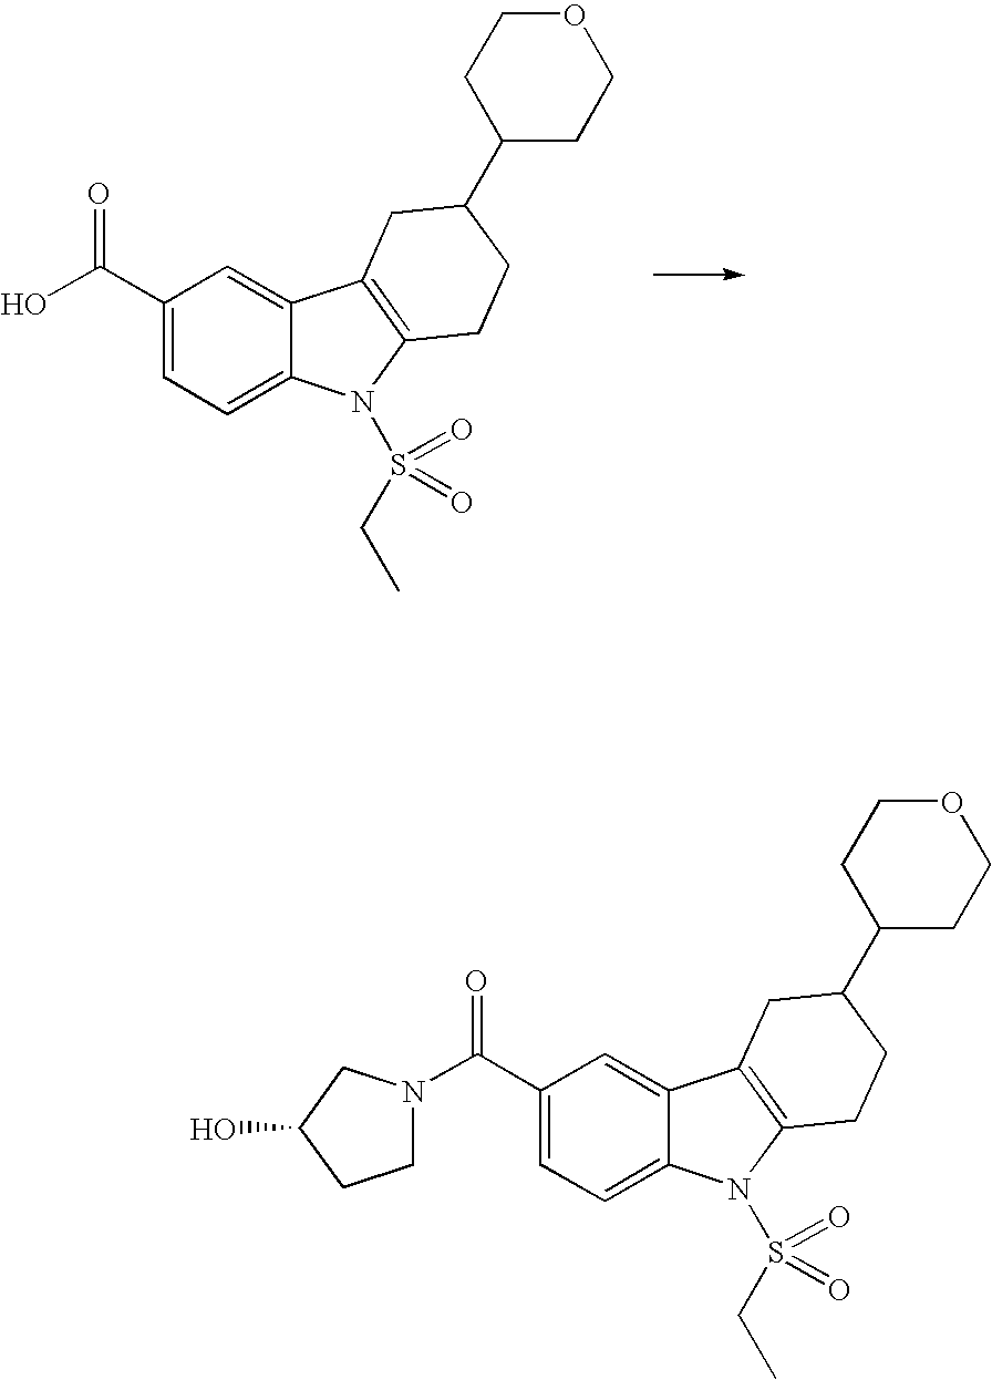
C1(C(=O)N2CCC(O)C2)=CC=C2C(=C1)C1=C(N2S(CC)(=O)=O)CCC(C2CCOCC2)C1.C1(C(=O)O)=CC=C2C(=C1)C1=C(N2S(CC)(=O)=O)CCC(C2CCOCC2)C1
